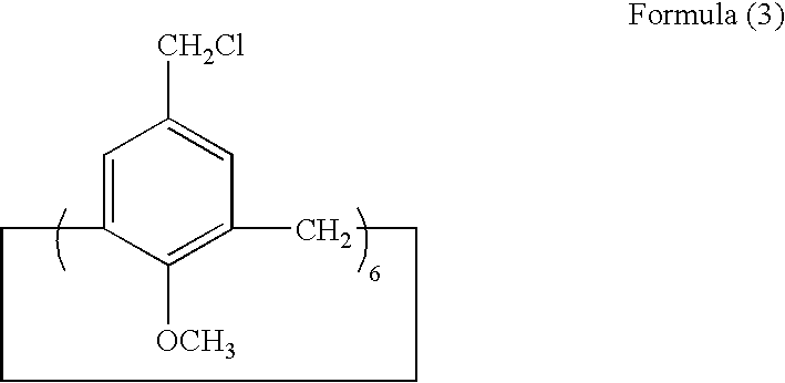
C1=C2C([OCH3])=C(C=C1[CH2Cl])CCCCC2
